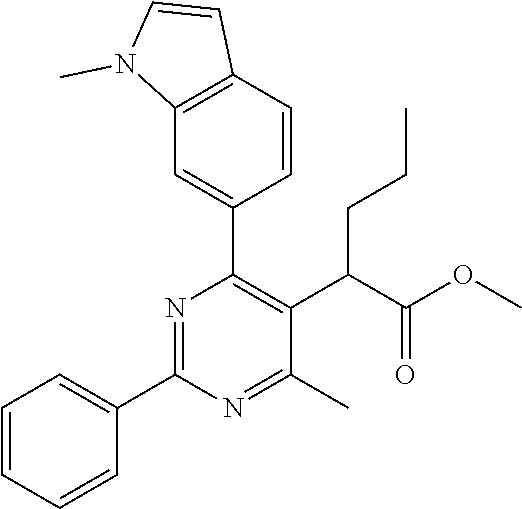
C1=CC=CC(C2=NC(C3=CC4=C(C=C3)C=CN4C)=C(C(C(OC)=O)CCC)C(C)=N2)=C1
